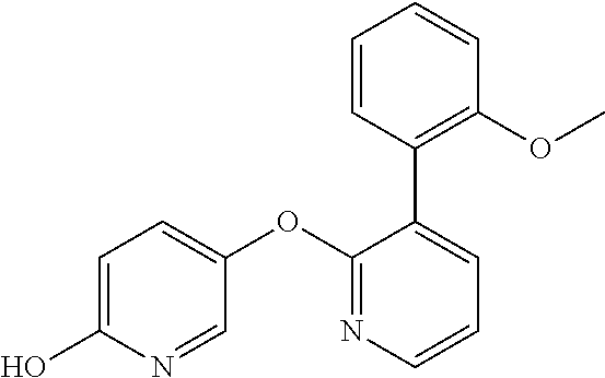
C1=C(O)N=CC(OC2=NC=CC=C2C2=C(OC)C=CC=C2)=C1
